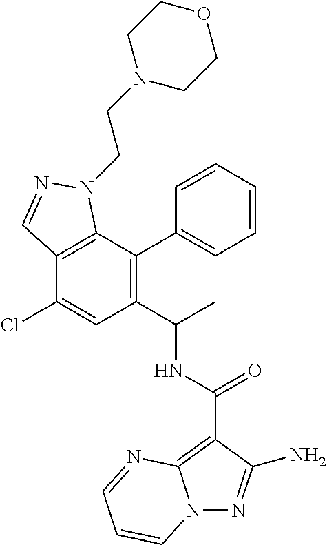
C1(Cl)=CC(C(C)NC(=O)C2=C3N(N=C2N)C=CC=N3)=C(C2=CC=CC=C2)C2=C1C=NN2CCN1CCOCC1
